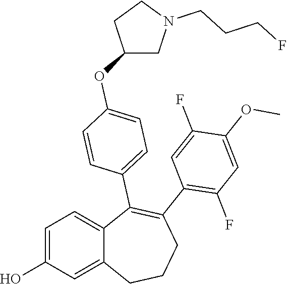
C1=C(O)C=C2C(=C1)C(C1=CC=C(OC3CN(CCCF)CC3)C=C1)=C(C1=C(F)C=C(OC)C(F)=C1)CCC2
